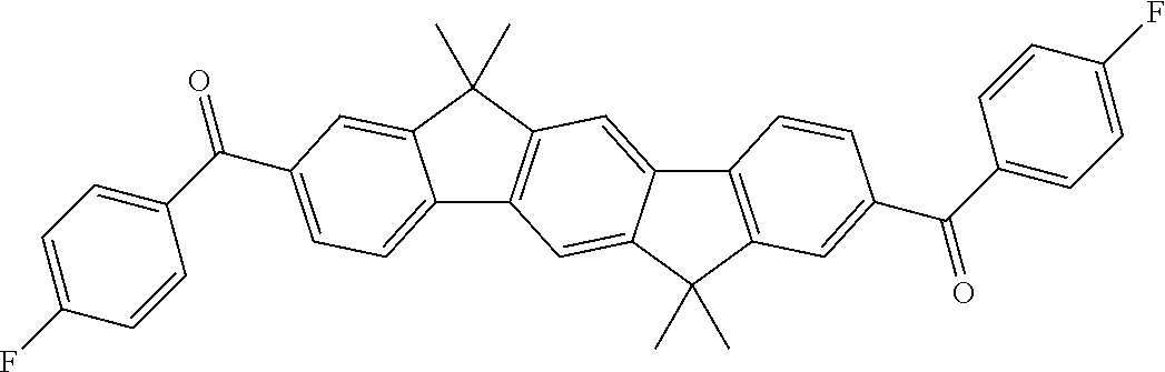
O=C(C1=CC=C(F)C=C1)C1=CC=C2C3=C(C(C)(C)C2=C1)C=C1C(=C3)C(C)(C)C2=C1C=CC(C(C1=CC=C(F)C=C1)=O)=C2
